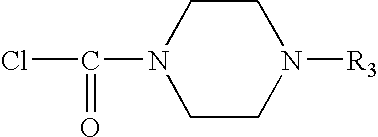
ClC(N1CCN([R3])CC1)=O
